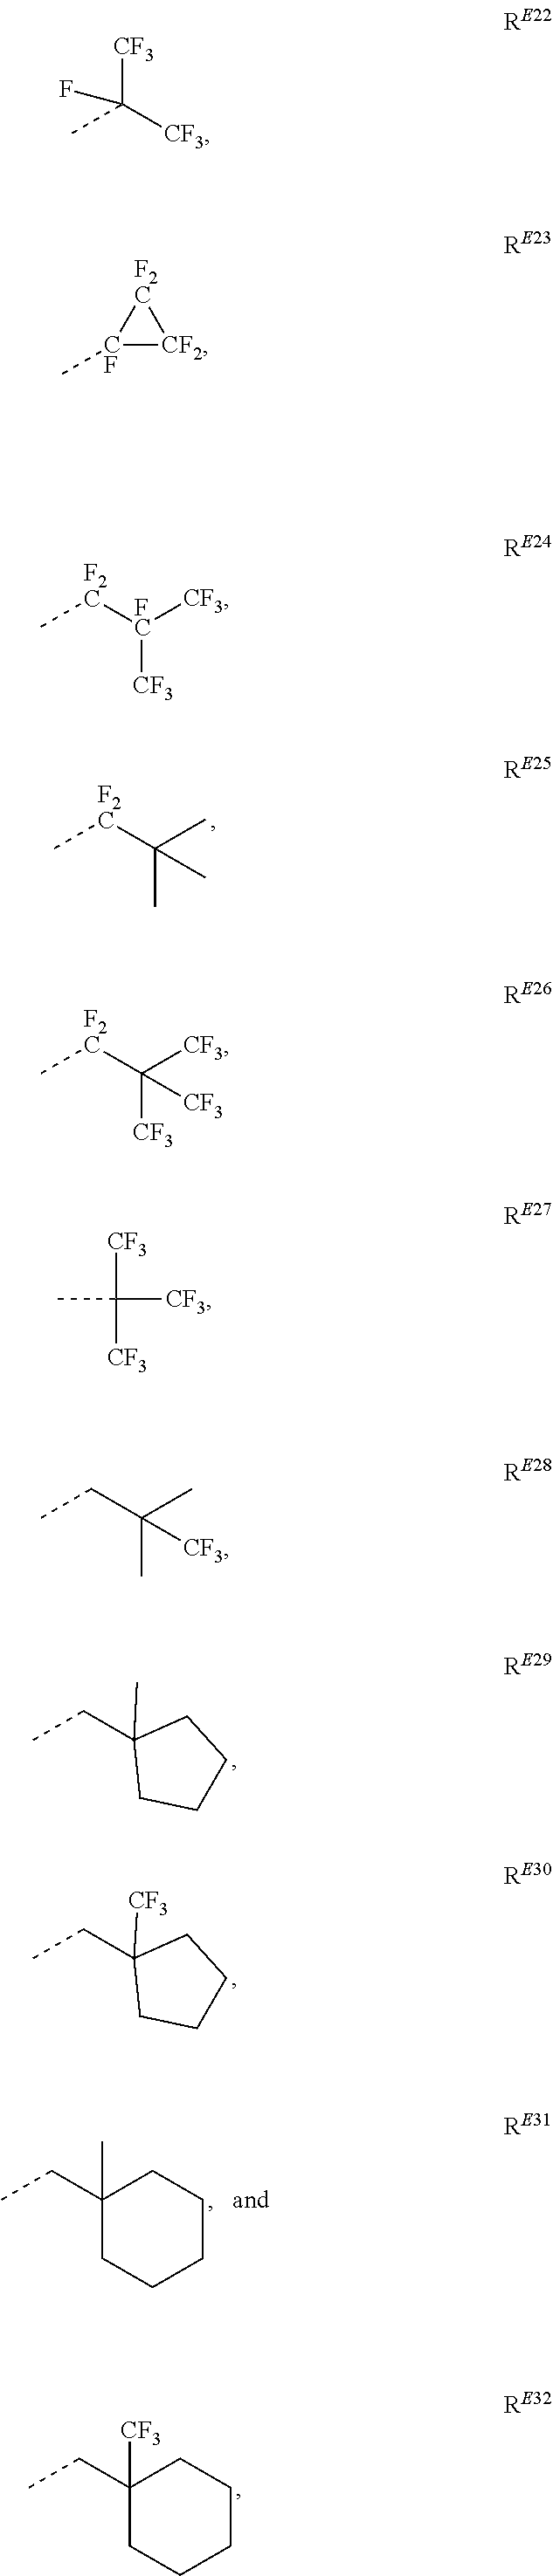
CCC1([CF3])CCCC1.CCC1(C)CCCC1.C1(C)(CC)CCCCC1.C1([CF3])(CC)CCCCC1.C[F2C]C(C)(C)C.C[F2C]C([CF3])([CF3])[CF3].[CF3]C(F)([CF3])C.[CF2]1[F2C][CF]1C.C[F2C][FC]([CF3])[CF3].[CF3]C([CF3])([CF3])C.CCC(C)(C)[CF3]
